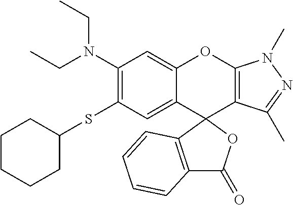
C1(N(CC)CC)=C(SC2CCCCC2)C=C2C(=C1)OC1=C(C(C)=NN1C)C21OC(=O)C2=C1C=CC=C2
